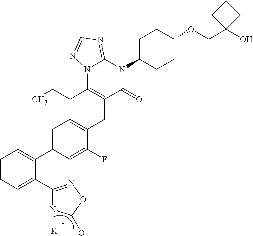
C(C1=C(CCC)N2C(=NC=N2)N(C2CCC(OCC3(O)CCC3)CC2)C1=O)C1=CC=C(C2=CC=CC=C2C2=NOC(O)N2)C=C1F.[K]
